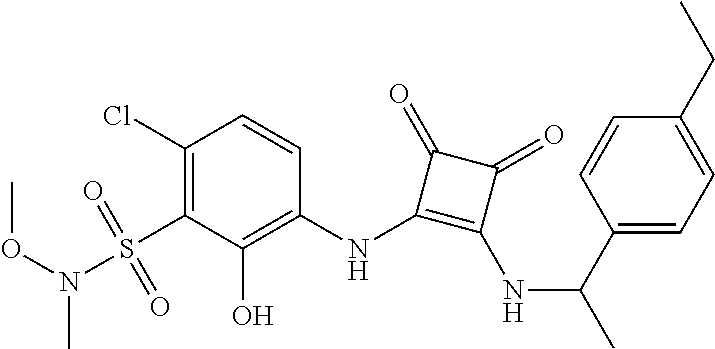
C1(Cl)=C(S(=O)(=O)N(C)OC)C(O)=C(NC2=C(NC(C3=CC=C(CC)C=C3)C)C(=O)C2=O)C=C1
